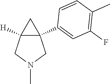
C12([H])C(C3=CC(F)=C(C)C=C3)(CN(C)C1)C2
